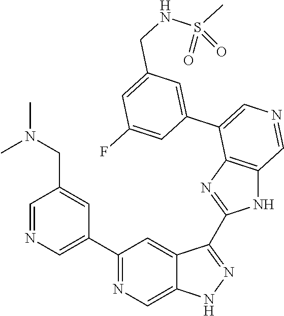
C1(C2=CN=CC(CN(C)C)=C2)=NC=C2C(=C1)C(C1=NC3=C(N1)C=NC=C3C1=CC(CNS(C)(=O)=O)=CC(F)=C1)=NN2
